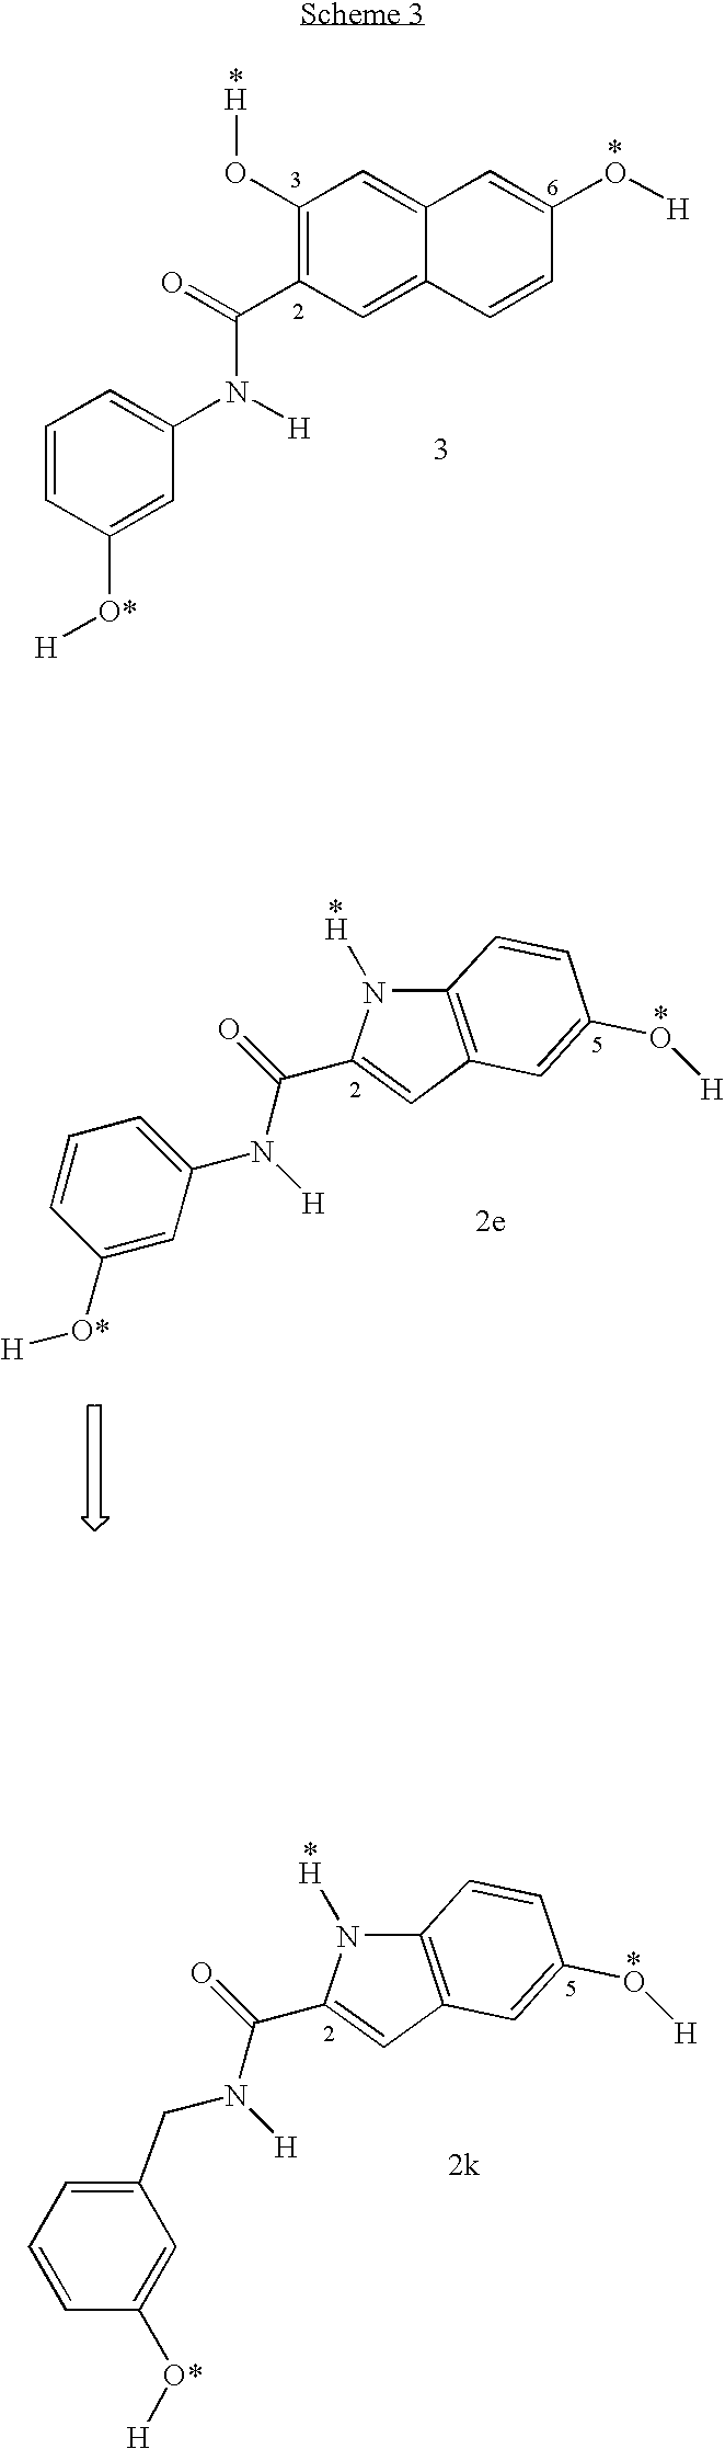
C1(O[H])=C(C(=O)N([H])C2=CC=CC([O*][H])=C2)C=C2C(=C1)C=C(O[H])C=C2.C1=CC([O*][H])=CC(N(C(C2=CC3=C(N2[H])C=CC(O[H])=C3)=O)[H])=C1.C(N(C(C1=CC2=C(N1[H])C=CC(O[H])=C2)=O)[H])C1=CC=CC([O*][H])=C1
